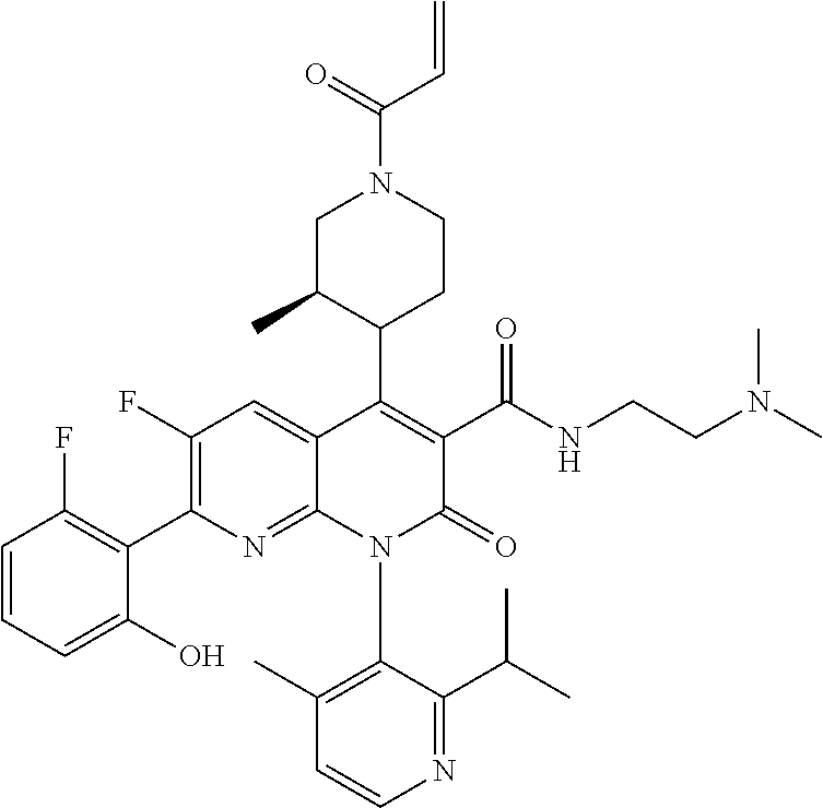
C1(F)=C(C2=C(F)C=CC=C2O)N=C2C(=C1)C(C1CCN(C(=O)C=C)CC1C)=C(C(NCCN(C)C)=O)C(=O)N2C1=C(C)C=CN=C1C(C)C
